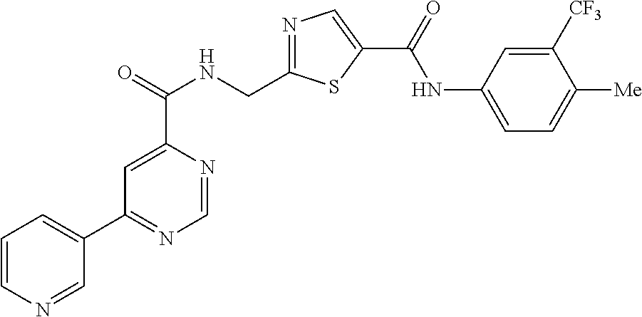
C1=NC(C(=O)NCC2=NC=C(C(=O)NC3=CC=C([Me])C([CF3])=C3)S2)=CC(C2=CC=CN=C2)=N1
